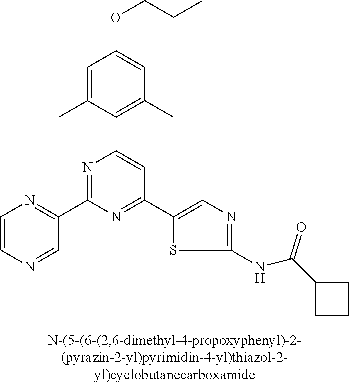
C1=C(C)C(C2=CC(C3=CN=C(NC(C4CCC4)=O)S3)=NC(C3=NC=CN=C3)=N2)=C(C)C=C1OCCC
